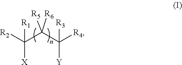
[R2]C(C(C([R4])([Y])[R3])([R5])[R6])([X])[R1]
